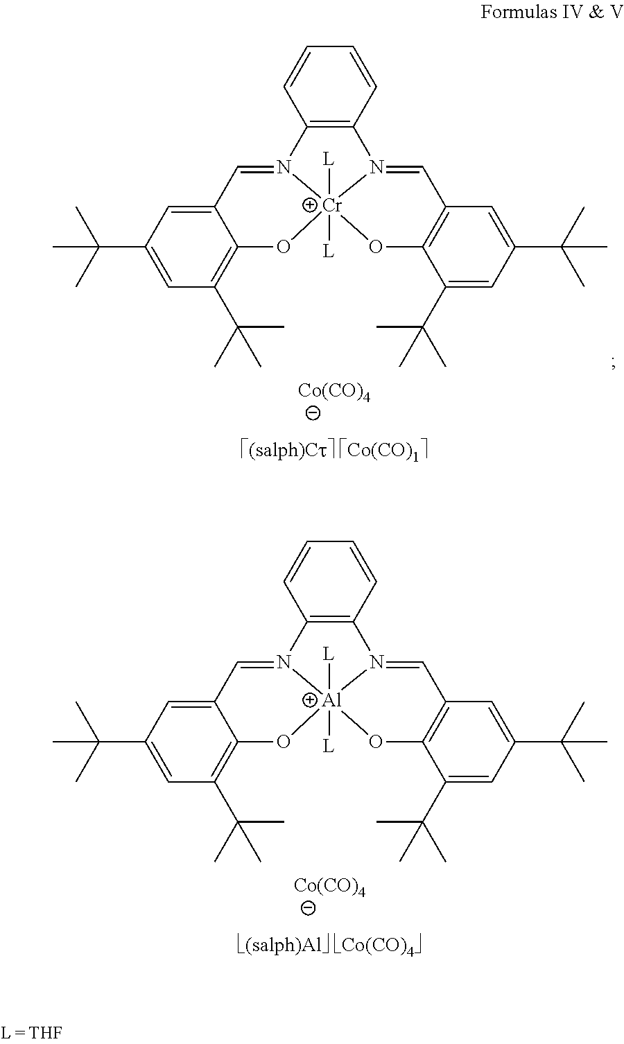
C1=CC2=C(C=C1)N1=CC3=C(C(C(C)(C)C)=CC(C(C)(C)C)=C3)O[Cr]13([L])([L])N2=CC1=CC(C(C)(C)C)=CC(C(C)(C)C)=C1O3.[Co(CO)4].C1=CC2=C(C=C1)N1=CC3=C(C(C(C)(C)C)=CC(C(C)(C)C)=C3)O[Al]13([L])([L])N2=CC1=CC(C(C)(C)C)=CC(C(C)(C)C)=C1O3.[Co(CO)4]
